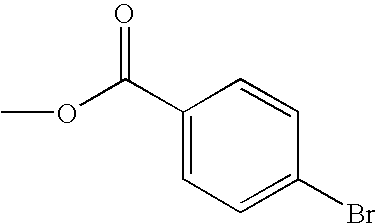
C1(C(OC)=O)=CC=C(Br)C=C1
